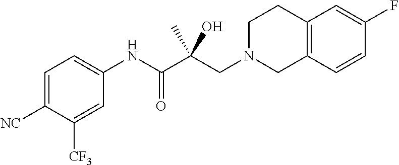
C1=C([NC])C([CF3])=CC(NC(C(CN2CCC3=C(C2)C=CC(F)=C3)(C)O)=O)=C1
